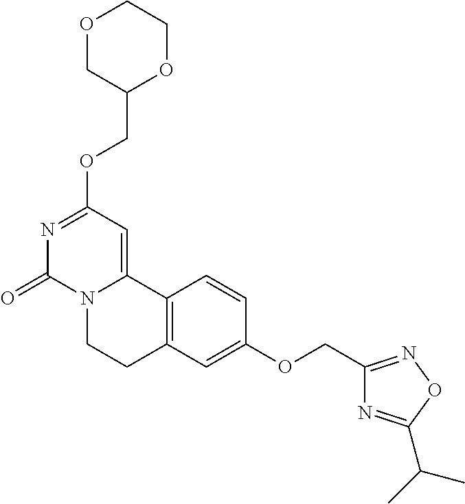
O1CC(COC2=NC(=O)N3C(=C2)C2=C(CC3)C=C(OCC3=NOC(C(C)C)=N3)C=C2)OCC1
